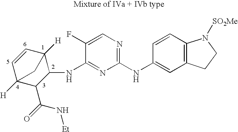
C1=CC2([H])C(NC3=NC(NC4=CC5=C(C=C4)N([SO2Me])CC5)=NC=C3F)C(C(=O)N[Et])C1([H])C2
